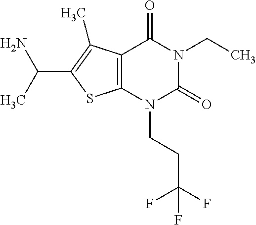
C12=C(N(CCC(F)(F)F)C(=O)N(CC)C1=O)SC(C(C)N)=C2C
